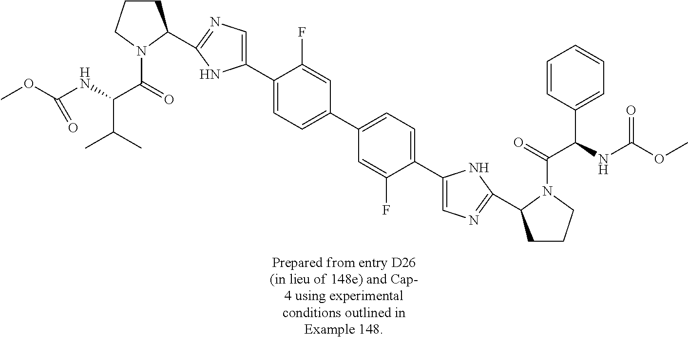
C1CCN(C(=O)C(NC(OC)=O)C(C)C)C1C1=NC=C(C2=CC=C(C3=CC=C(C4=CN=C(C5CCCN5C(=O)C(NC(OC)=O)C5=CC=CC=C5)N4)C(F)=C3)C=C2F)N1
